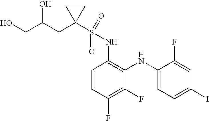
C1=CC(F)=C(F)C(NC2=CC=C(I)C=C2F)=C1NS(C1(CC(CO)O)CC1)(=O)=O
